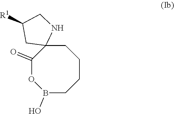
C1C2(C(=O)OB(O)CCC1)NCC([R1])C2
